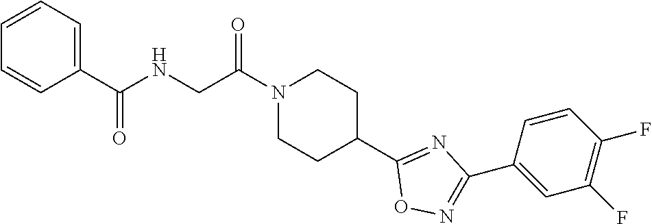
N1(C(CNC(C2=CC=CC=C2)=O)=O)CCC(C2=NC(C3=CC(F)=C(F)C=C3)=NO2)CC1
